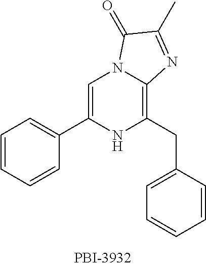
C1=CC=CC(C2=CN3C(=C(CC4=CC=CC=C4)N2)N=C(C)C3=O)=C1
